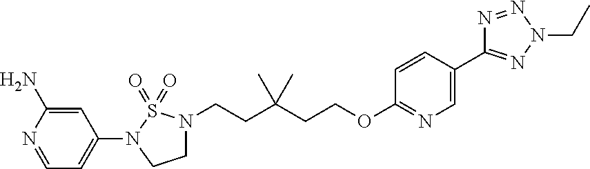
C1=C(N)N=CC=C1N1CCN(CCC(CCOC2=NC=C(C3=NN(CC)N=N3)C=C2)(C)C)S1(=O)=O
